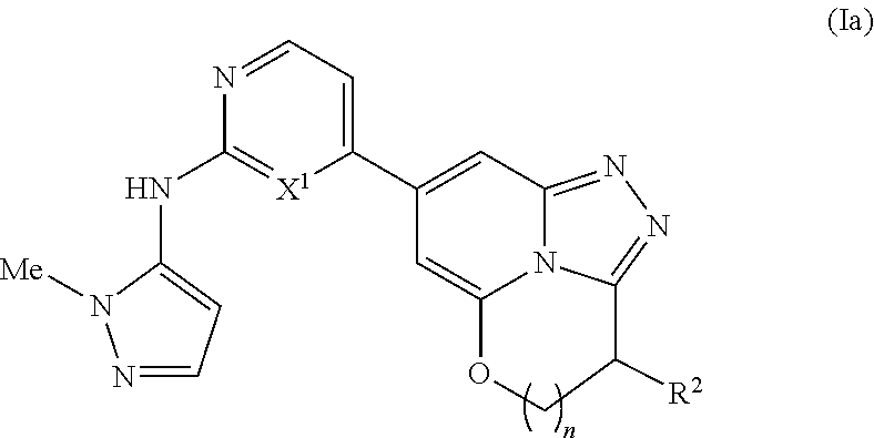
N1=CC=C(C2=CC3=NN=C4N3C(=C2)OCC4[R2])[X1]=C1NC1=CC=NN1[Me]
